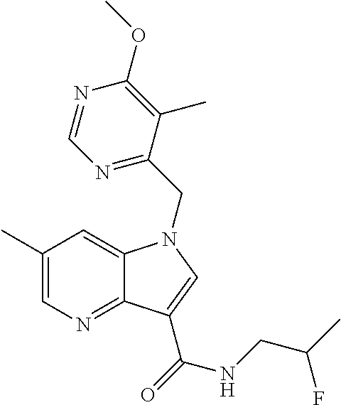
C1(C)=CN=C2C(=C1)N(CC1=NC=NC(OC)=C1C)C=C2C(=O)NCC(C)F
